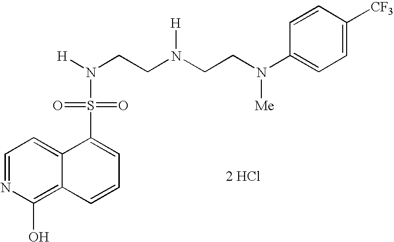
C1=NC(O)=C2C(=C1)C(S(=O)(=O)N([H])CCN(CCN(C1=CC=C([CF3])C=C1)[Me])[H])=CC=C2.[2 HCl]
